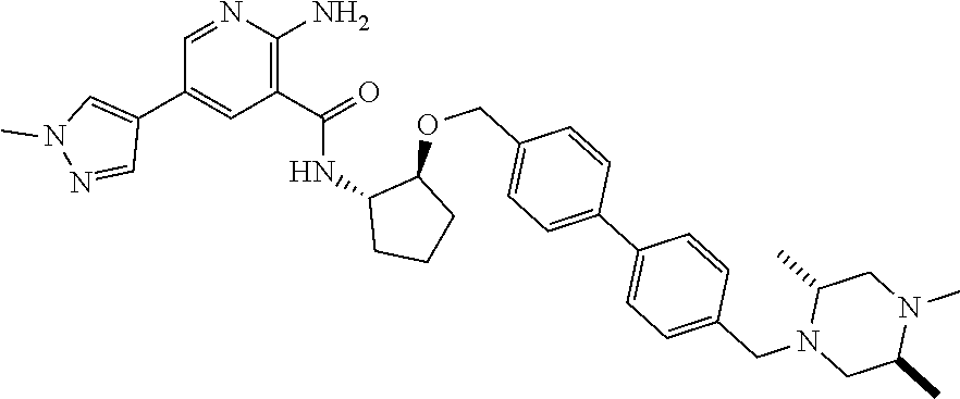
C1=NC(N)=C(C(=O)NC2CCCC2OCC2=CC=C(C3=CC=C(CN4CC(C)N(C)CC4C)C=C3)C=C2)C=C1C1=CN(C)N=C1
